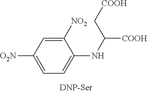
C([COOH])(NC1=CC=C([O2N])C=C1[NO2])C[COOH]
